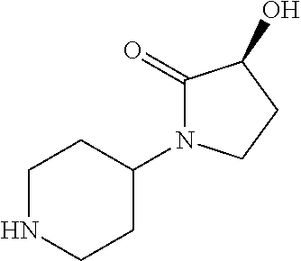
C1NCCC(N2C(=O)C(O)CC2)C1
